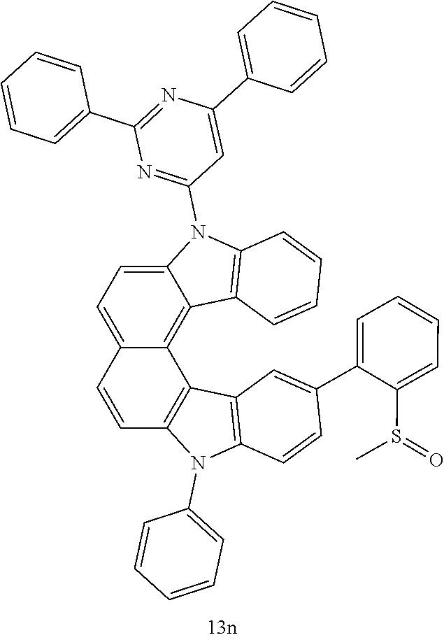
C12=C3C4=C(N(C5=CC=CC=C5)C5=C4C=C(C4=CC=CC=C4S(=O)C)C=C5)C=CC3=CC=C1N(C1=NC(C3=CC=CC=C3)=NC(C3=CC=CC=C3)=C1)C1=C2C=CC=C1
